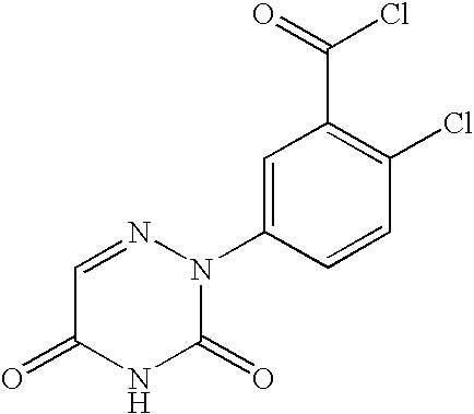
C1=NN(C2=CC(C(=O)Cl)=C(Cl)C=C2)C(=O)NC1=O
